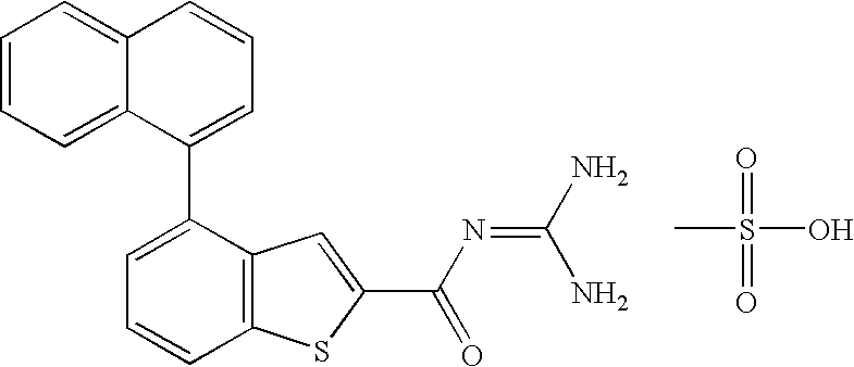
C1(C2=CC=CC3=C2C=C(C(N=C(N)N)=O)S3)=CC=CC2=CC=CC=C12.CS(=O)(=O)O
